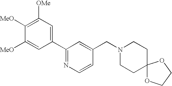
C1([MeO])=C([OMe])C=C(C2=NC=CC(CN3CCC4(CC3)OCCO4)=C2)C=C1[MeO]
